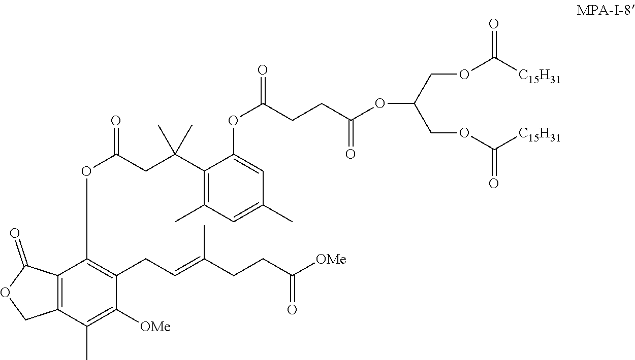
O(C(COC([C15H31])=O)COC([C15H31])=O)C(CCC(OC1=CC(C)=CC(C)=C1C(CC(=O)OC1=C(CC=C(C)CCC([OMe])=O)C([OMe])=C(C)C2=C1C(=O)OC2)(C)C)=O)=O
